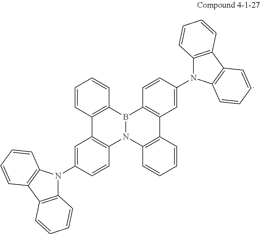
C12=C(B3N(C4=C1C=C(N1C5=C(C6=C1C=CC=C6)C=CC=C5)C=C4)C1=C(C4=C3C=CC(N3C5=C(C6=C3C=CC=C6)C=CC=C5)=C4)C=CC=C1)C=CC=C2
